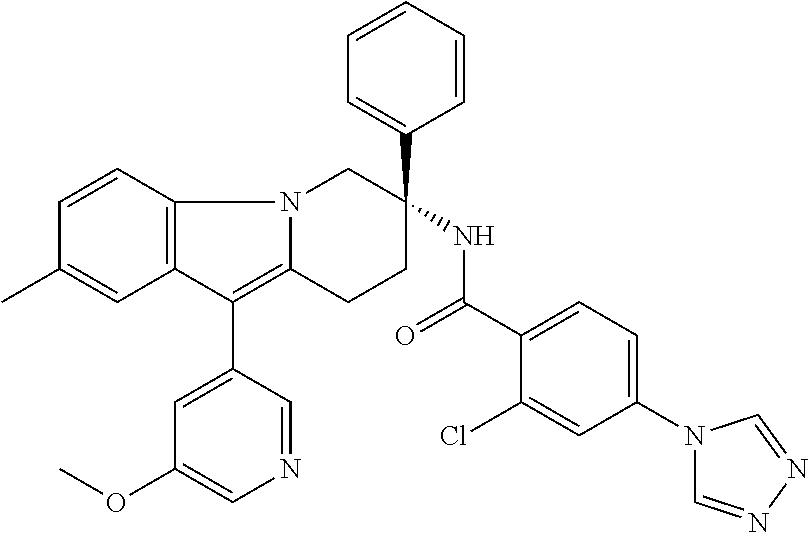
C12=C(C=CC(C)=C1)N1C(=C2C2=CC(OC)=CN=C2)CCC(C2=CC=CC=C2)(NC(=O)C2=CC=C(N3C=NN=C3)C=C2Cl)C1
